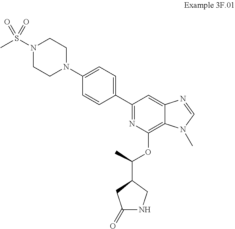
C1=C(N2CCN(S(C)(=O)=O)CC2)C=CC(C2=NC(OC(C3CC(=O)NC3)C)=C3C(=C2)N=CN3C)=C1
